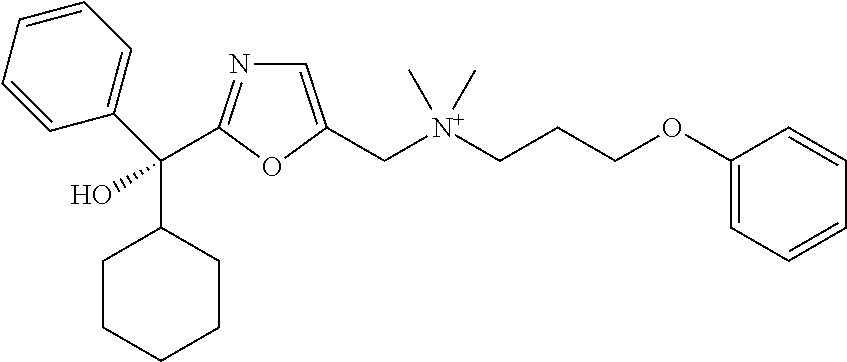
C1=C(C[N+](CCCOC2=CC=CC=C2)(C)C)OC(C(C2CCCCC2)(C2=CC=CC=C2)O)=N1
